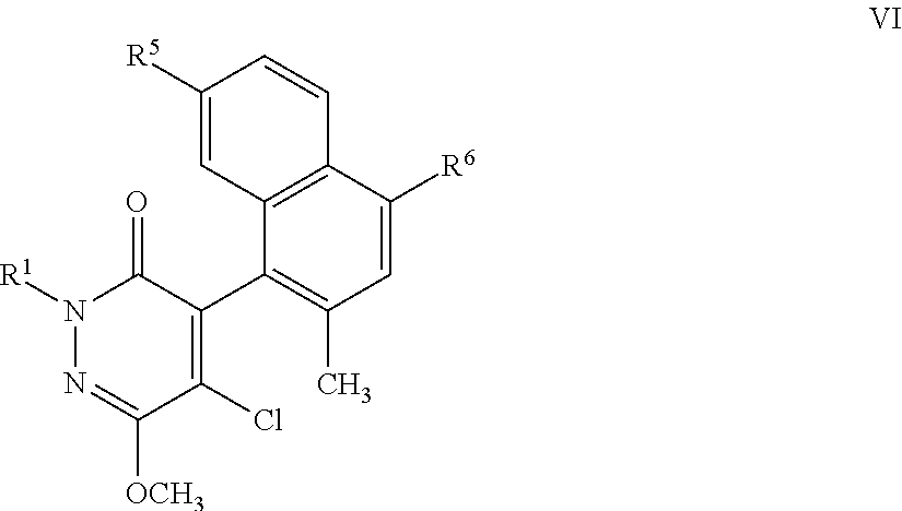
N1([R1])N=C([OCH3])C(Cl)=C(C2=C(C)C=C([R6])C3=C2C=C([R5])C=C3)C1=O
